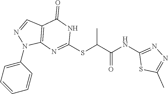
C1(N2C3=C(C=N2)C(=O)NC(SC(C(NC2=NN=C(C)S2)=O)C)=N3)=CC=CC=C1
